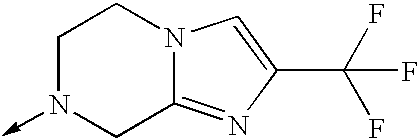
C1N(->C)CC2=NC(C(F)(F)F)=CN2C1
